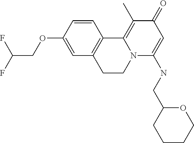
FC(F)COC1=CC2=C(C=C1)C1=C(C)C(=O)C=C(NCC3CCCCO3)N1CC2
